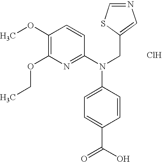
Cl.C1(OC)=C(OCC)N=C(N(CC2=CN=CS2)C2=CC=C(C(O)=O)C=C2)C=C1
